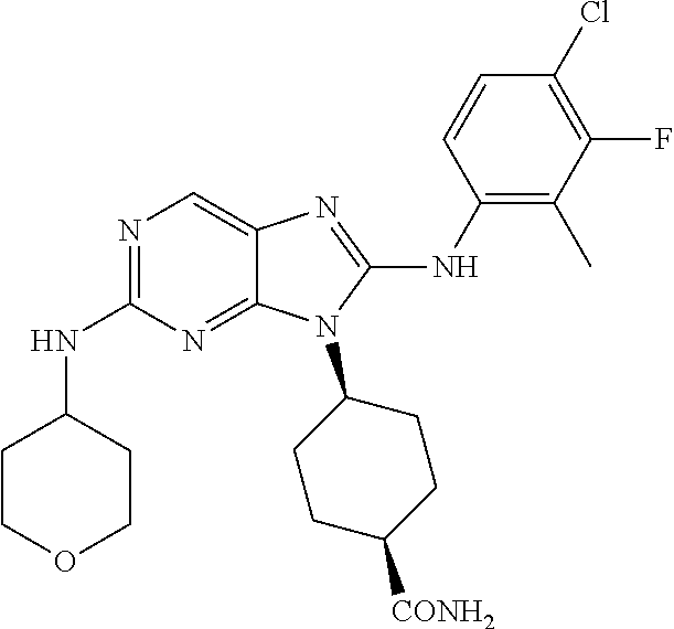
N1=C(NC2CCOCC2)N=C2C(=C1)N=C(NC1=C(C)C(F)=C(Cl)C=C1)N2C1CCC([CONH2])CC1
